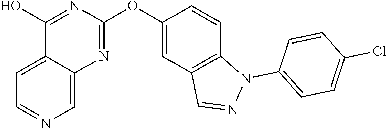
C12=CC=NC=C1N=C(OC1=CC3=C(C=C1)N(C1=CC=C(Cl)C=C1)N=C3)N=C2O
